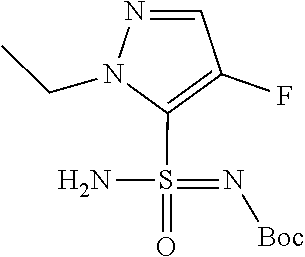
N(=S(C1=C(F)C=NN1CC)(N)=O)[Boc]
